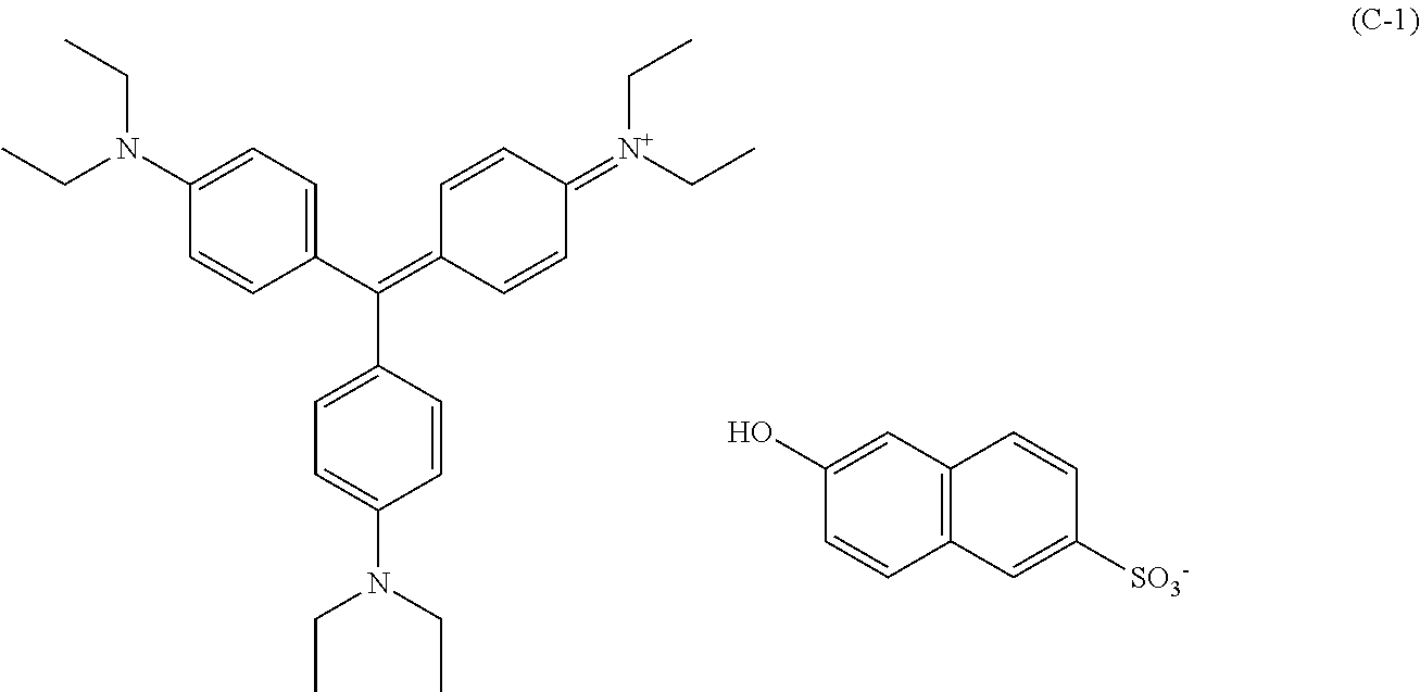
C(C)N(CC)C1=CC=C(C(=C2C=CC(=[N+](CC)CC)C=C2)C2=CC=C(N(CC)CC)C=C2)C=C1.C1(O)=CC2=C(C=C1)C=C([SO3-])C=C2
